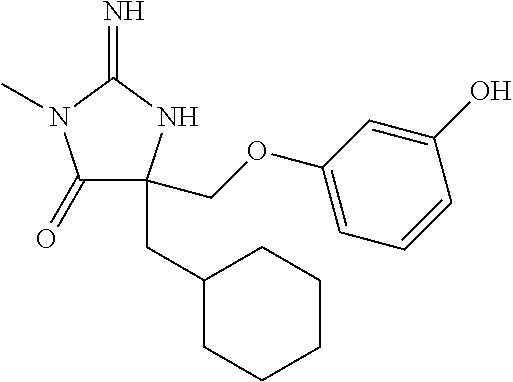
C1(=O)C(COC2=CC=CC(O)=C2)(CC2CCCCC2)NC(=N)N1C
